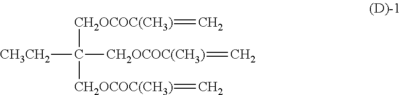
C([CH2OCOC(CH3)]=C)([CH2OCOC(CH3)]=C)([CH2OCOC(CH3)]=C)[CH3CH2]
